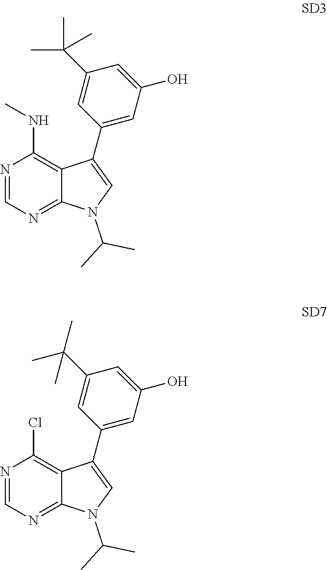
N1=CN=C2C(=C1NC)C(C1=CC(O)=CC(C(C)(C)C)=C1)=CN2C(C)C.N1=CN=C2C(=C1Cl)C(C1=CC(O)=CC(C(C)(C)C)=C1)=CN2C(C)C
